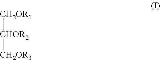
[CH2OR1][CHOR2][CH2OR3]
